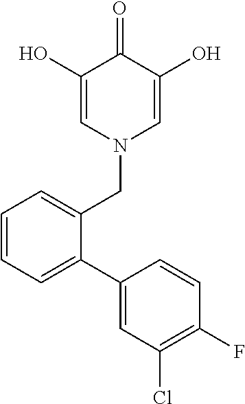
C1(O)=CN(CC2=CC=CC=C2C2=CC(Cl)=C(F)C=C2)C=C(O)C1=O
